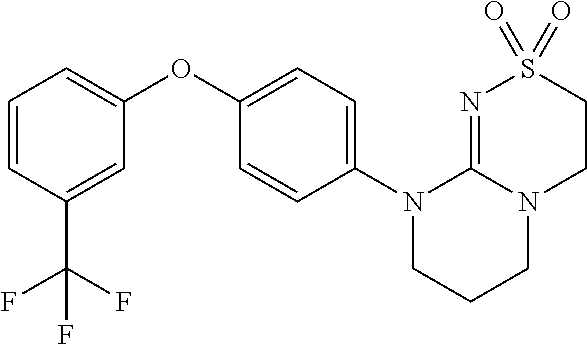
C1=CC(C(F)(F)F)=CC(OC2=CC=C(N3CCCN4C3=NS(=O)(=O)CC4)C=C2)=C1
